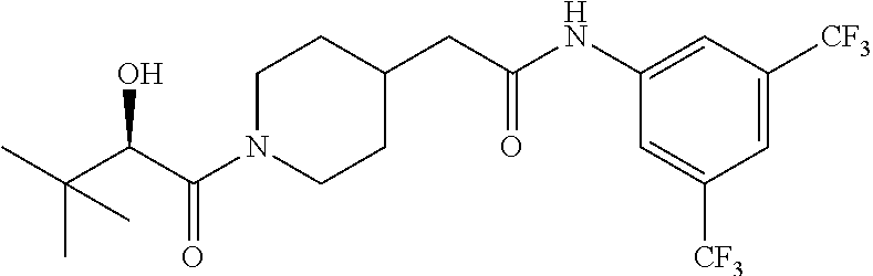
C1(NC(CC2CCN(C(C(C(C)(C)C)O)=O)CC2)=O)=CC([CF3])=CC([CF3])=C1
